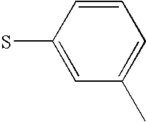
C1=C(S)C=CC=C1C
